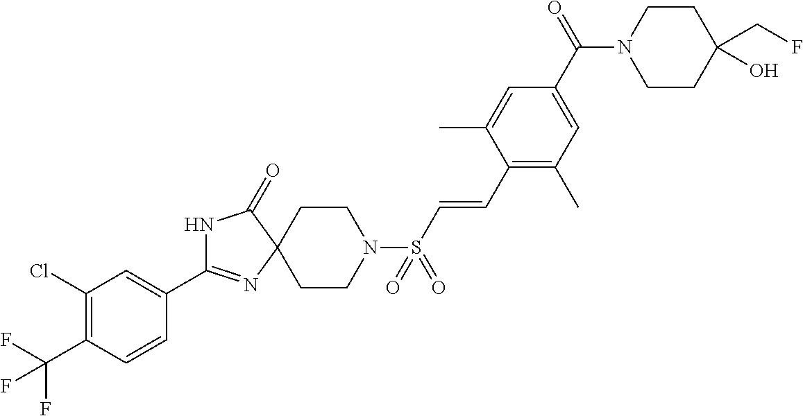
N1C(C2=CC(Cl)=C(C(F)(F)F)C=C2)=NC2(C1=O)CCN(S(C=CC1=C(C)C=C(C(N3CCC(CF)(O)CC3)=O)C=C1C)(=O)=O)CC2
